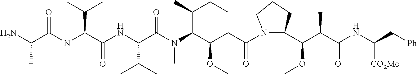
N1(C(CC(C(N(C(C(NC(C(N(C)C(C(N)C)=O)C(C)C)=O)C(C)C)=O)C)C(C)CC)OC)=O)CCCC1C(OC)C(C(NC(C[Ph])[CO2Me])=O)C
